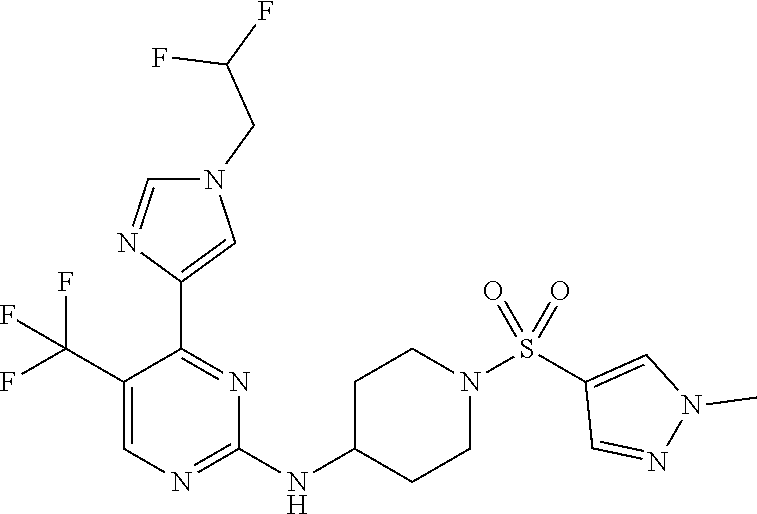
C1=C(C(F)(F)F)C(C2=CN(CC(F)F)C=N2)=NC(NC2CCN(S(C3=CN(C)N=C3)(=O)=O)CC2)=N1
